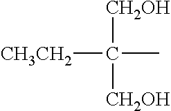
[CH2OH]C(C)([CH2OH])[CH3CH2]
